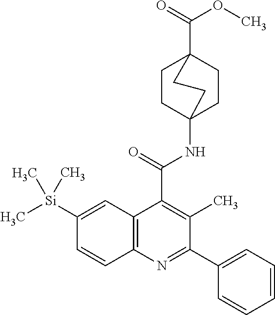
C1CC2(NC(=O)C3=C(C)C(C4=CC=CC=C4)=NC4=C3C=C([Si](C)(C)C)C=C4)CCC1(C(=O)OC)CC2
